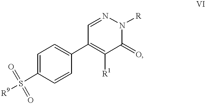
C1=C(S(=O)([R9])=O)C=CC(C2=C([R1])C(=O)N([R])N=C2)=C1
